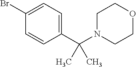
O1CCN(C(C2=CC=C(Br)C=C2)(C)C)CC1
